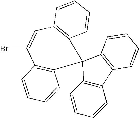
C12=C(C=C(Br)C3=C(C=CC=C3)C13C1=C(C=CC=C1)C1=C3C=CC=C1)C=CC=C2
